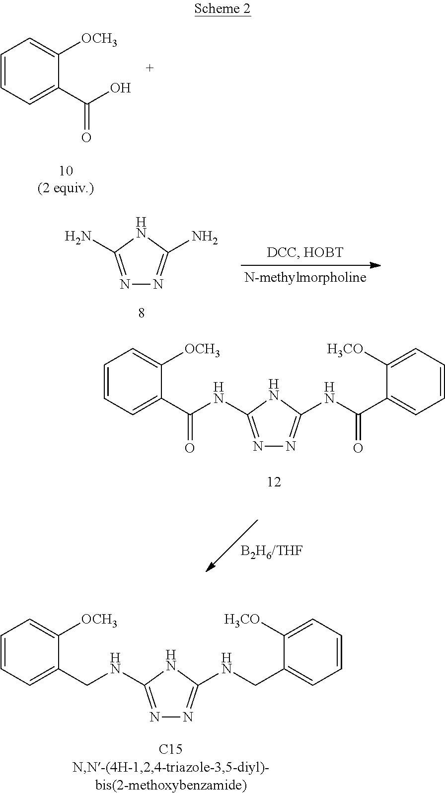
C1=CC=C(C(O)=O)C([OCH3])=C1.[B2H6/THF].C1=CC=C(C(NC2=NN=C(NC(C3=CC=CC=C3[H3CO])=O)N2)=O)C([OCH3])=C1.C1=CC=C(CNC2=NN=C(NCC3=CC=CC=C3[H3CO])N2)C([OCH3])=C1.N1=C(N)NC(N)=N1
